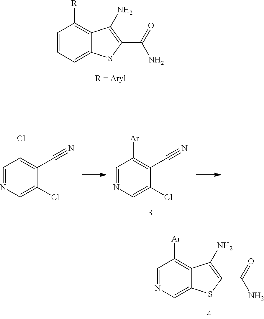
C1=NC=C(Cl)C(C#N)=C1Cl.C1=NC=C(Cl)C(C#N)=C1[Ar].C1=NC=C2C(=C1[Ar])C(N)=C(C(=O)N)S2.C1=CC=C2C(=C1[R])C(N)=C(C(=O)N)S2
